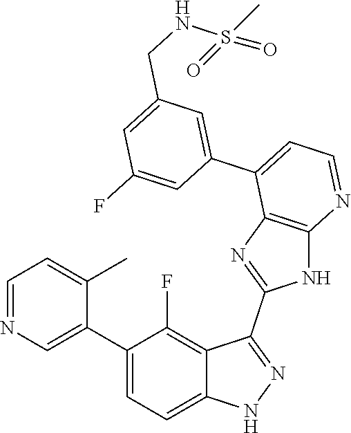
C1=NC=C(C2=CC=C3C(=C2F)C(C2=NC4=C(N2)N=CC=C4C2=CC(CNS(=O)(C)=O)=CC(F)=C2)=NN3)C(C)=C1
